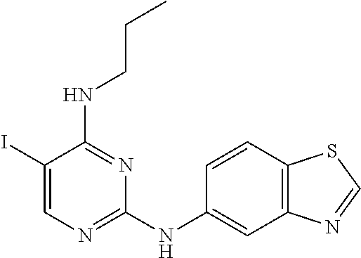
C1(I)=CN=C(NC2=CC3=C(C=C2)SC=N3)N=C1NCCC
